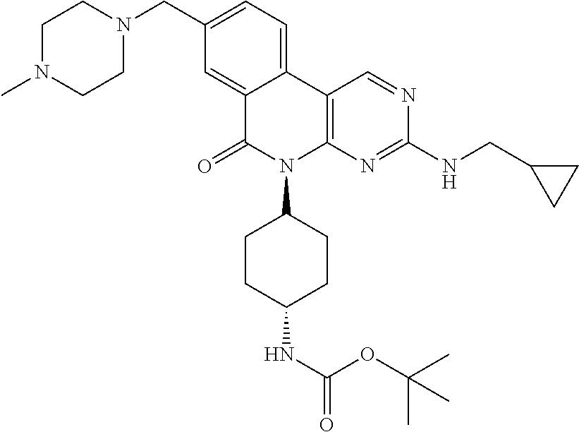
C12=CC(CN3CCN(C)CC3)=CC=C1C1=C(N(C3CCC(NC(OC(C)(C)C)=O)CC3)C2=O)N=C(NCC2CC2)N=C1
